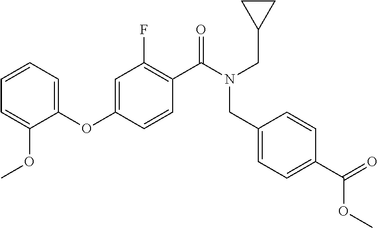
C1=CC=C(OC2=CC(F)=C(C(N(CC3CC3)CC3=CC=C(C(=O)OC)C=C3)=O)C=C2)C(OC)=C1
